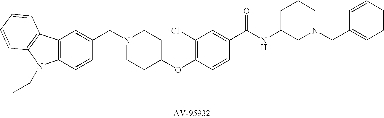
C12=C(C=CC(CN3CCC(OC4=C(Cl)C=C(C(NC5CN(CC6=CC=CC=C6)CCC5)=O)C=C4)CC3)=C1)N(CC)C1=C2C=CC=C1
